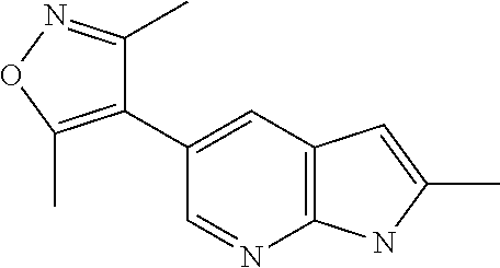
C1(C2=CC3=C(N=C2)NC(C)=C3)=C(C)ON=C1C
